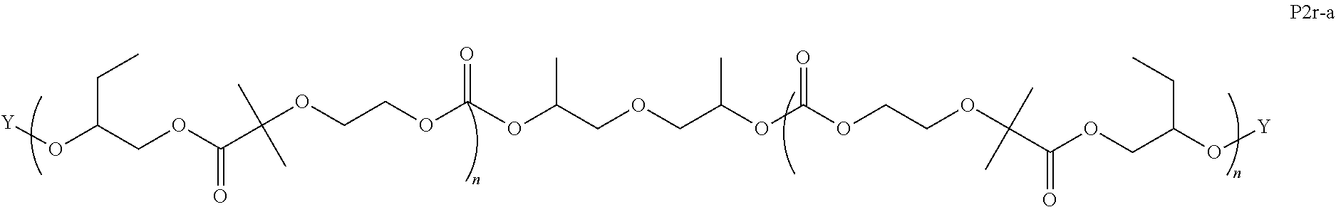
O(C(COC(C(OCCOC(OC(COCC(OC(OCCOC(C(OCC(O[Y])CC)=O)(C)C)=O)C)C)=O)(C)C)=O)CC)[Y]
